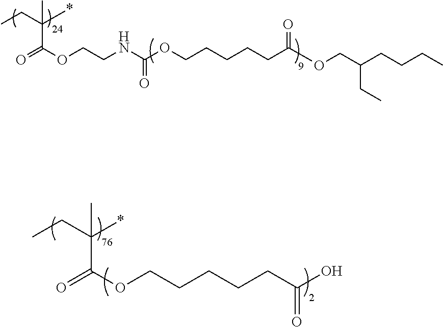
O=C(OCCNC(OCCCCCC(OCC(CCCC)CC)=O)=O)C(CC)(*)C.O=C(OCCCCCC(O)=O)C(CC)(*)C
